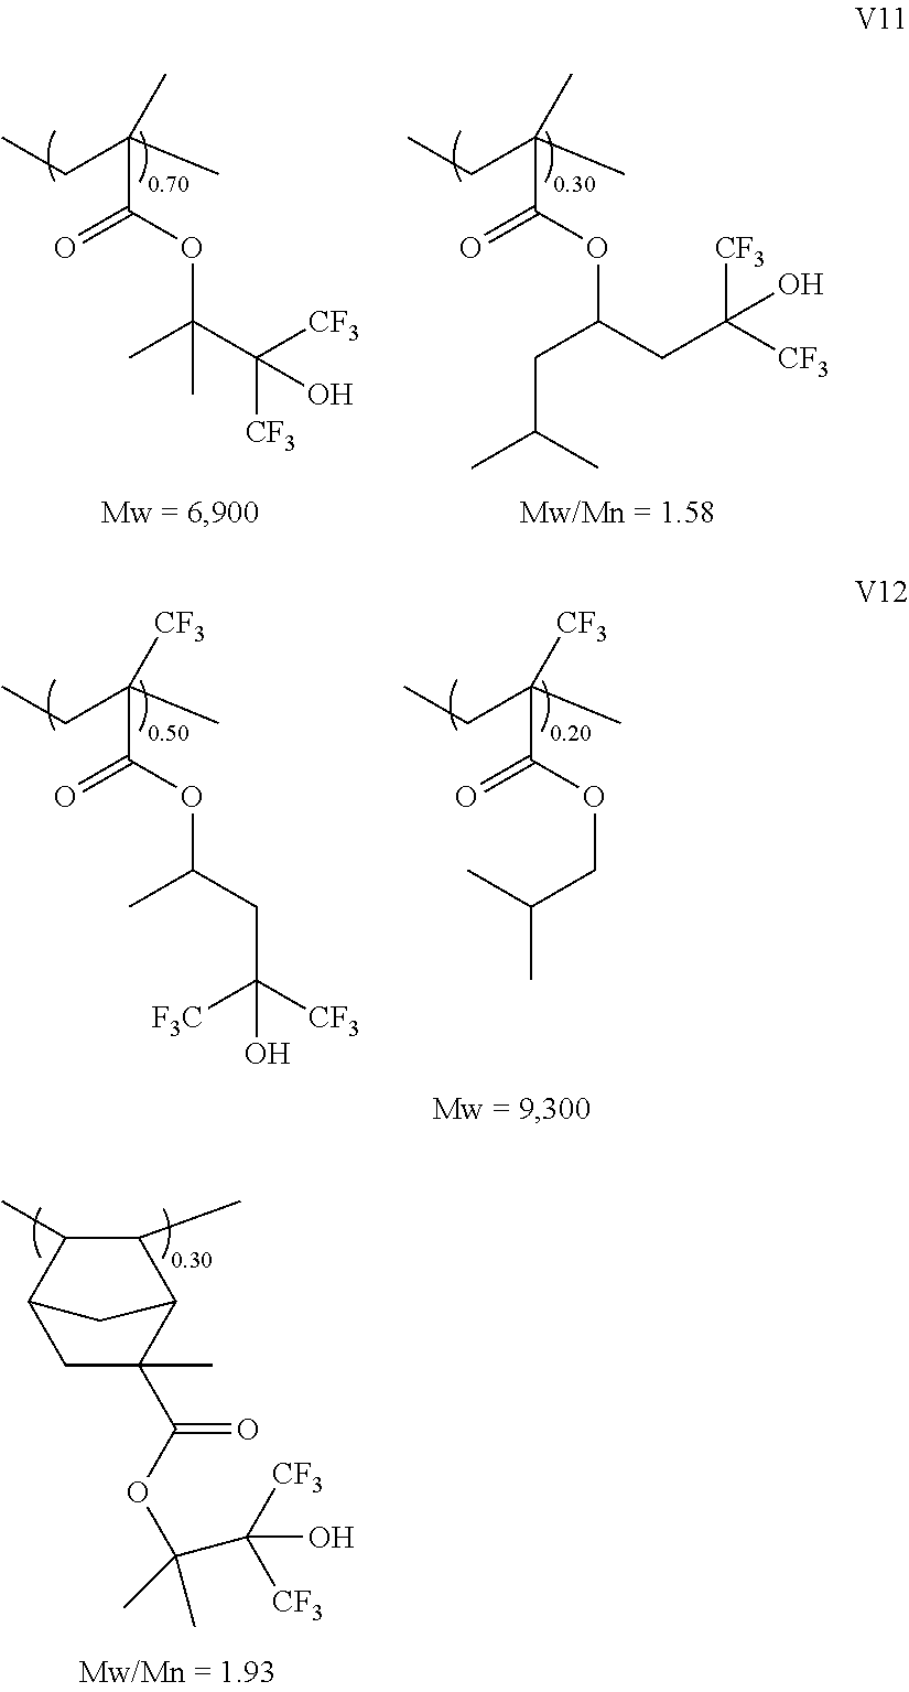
CCC(C)(C(OC(C([CF3])([CF3])O)(C)C)=O)C.CCC(C)(C(OC(CC([CF3])([CF3])O)CC(C)C)=O)C.CCC(C)(C(OC(CC([CF3])([F3C])O)C)=O)[CF3].CCC(C)(C(OCC(C)C)=O)[CF3].C1C(C)(C(OC(C)(C)C(O)([CF3])[CF3])=O)C2C(C)C(C)C1C2
